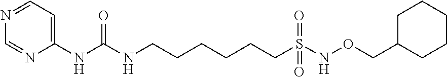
C1(NC(NCCCCCCS(NOCC2CCCCC2)(=O)=O)=O)=CC=NC=N1
